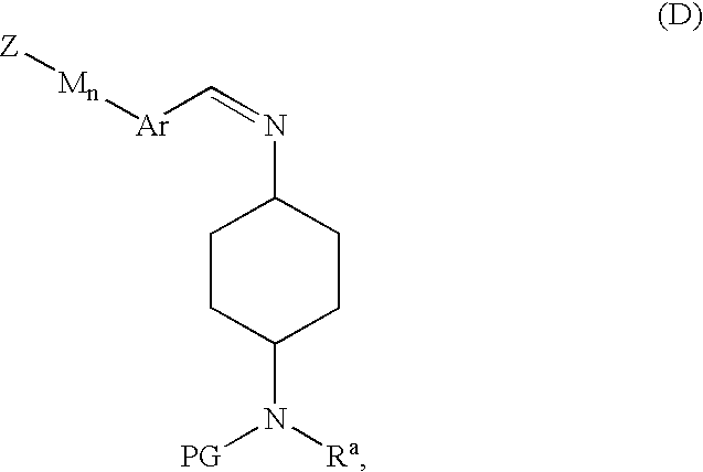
C1CC(N([Ra])[PG])CCC1N=C[Ar][Mn][Z]
